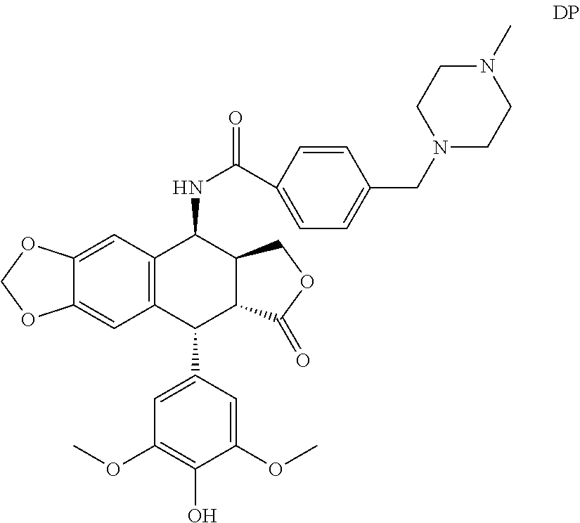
C1=CC(C(=O)NC2C3C(C(C4=CC(OC)=C(O)C(OC)=C4)C4=C2C=C2C(=C4)OCO2)C(=O)OC3)=CC=C1CN1CCN(C)CC1
